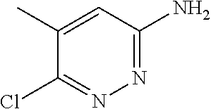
C1(Cl)=NN=C(N)C=C1C
